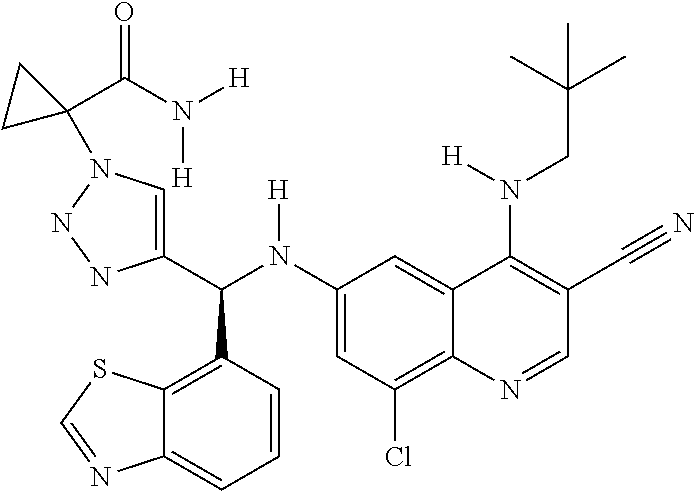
C1(N(C(C2=CN(C3(C(N([H])[H])=O)CC3)NN2)C2=C3C(=CC=C2)N=CS3)[H])=CC(Cl)=C2C(=C1)C(N(CC(C)(C)C)[H])=C(C#N)C=N2
